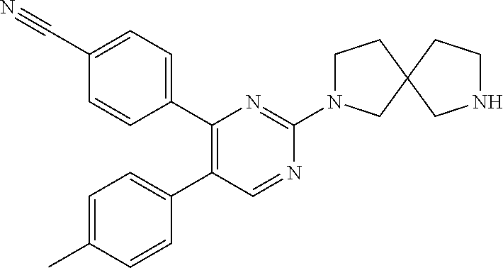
C1(C2=CC=C(C#N)C=C2)=C(C2=CC=C(C)C=C2)C=NC(N2CCC3(C2)CNCC3)=N1
